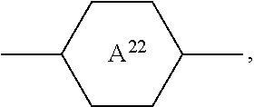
C1(C)CCC(C)CC1.[A22]
